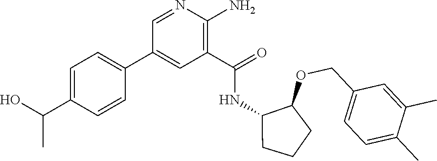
C1=NC(N)=C(C(=O)NC2C(OCC3=CC=C(C)C(C)=C3)CCC2)C=C1C1=CC=C(C(C)O)C=C1
